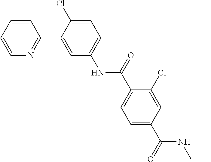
C1=CC=CN=C1C1=CC(NC(C2=CC=C(C(NCC)=O)C=C2Cl)=O)=CC=C1Cl
